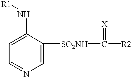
C1=C(N[R1])C([SO2NH]C([R2])=[X])=CN=C1
